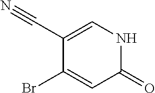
C1(=O)NC=C(C#N)C(Br)=C1
